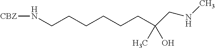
[CBZ]NCCCCCCC(CNC)(C)O
